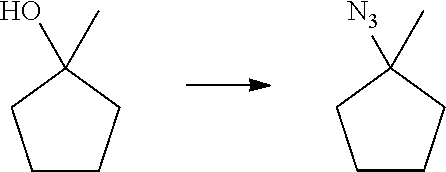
C1CCC(O)(C)C1.C1CCC([N3])(C)C1
